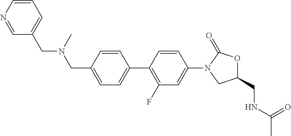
C1=NC=CC=C1CN(CC1=CC=C(C2=C(F)C=C(N3CC(CNC(C)=O)OC3=O)C=C2)C=C1)C
